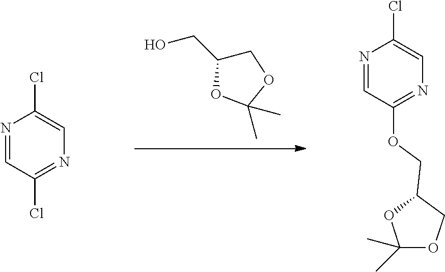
C1C(CO)OC(C)(C)O1.N1=CC(Cl)=NC=C1Cl.N1=CC(OCC2COC(C)(C)O2)=NC=C1Cl
